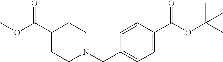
C1C(C(OC)=O)CCN(CC2=CC=C(C(OC(C)(C)C)=O)C=C2)C1
